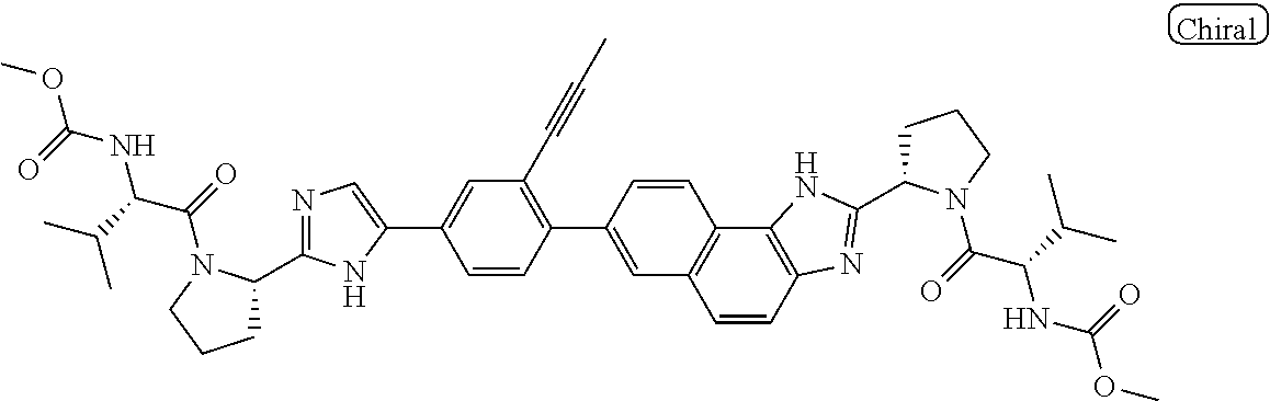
C1(C2=CC(C#CC)=C(C3=CC4=C(C5=C(N=C(C6CCCN6C(=O)C(C(C)C)NC(=O)OC)N5)C=C4)C=C3)C=C2)=CN=C(C2CCCN2C(=O)C(C(C)C)NC(=O)OC)N1
